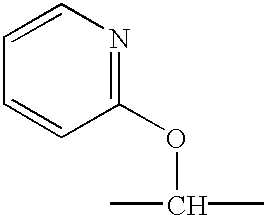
C1=CC=CC(OC(C)C)=N1
